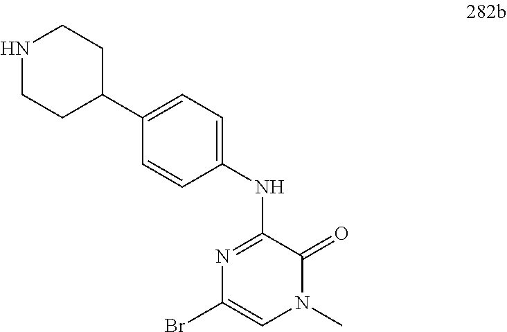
BrC1=CN(C)C(=O)C(NC2=CC=C(C3CCNCC3)C=C2)=N1
